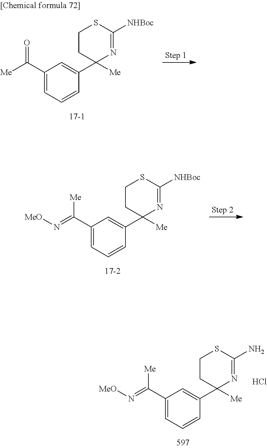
C1(C([Me])=O)=CC=CC(C2([Me])N=C([NHBoc])SCC2)=C1.C1(C(=N[MeO])[Me])=CC=CC(C2([Me])N=C([NHBoc])SCC2)=C1.C1(C(=N[MeO])[Me])=CC=CC(C2([Me])N=C(N)SCC2)=C1.Cl
